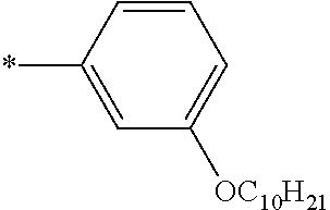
C1=CC=C([OC10H21])C=C1*
